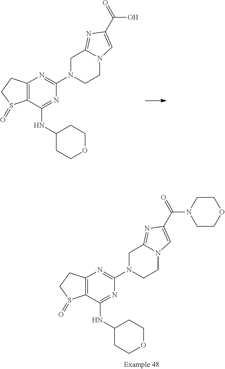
C12=C(C(NC3CCOCC3)=NC(N3CCN4C(=NC(C(=O)O)=C4)C3)=N1)S(=O)CC2.C12=C(C(NC3CCOCC3)=NC(N3CCN4C(=NC(C(=O)N5CCOCC5)=C4)C3)=N1)S(=O)CC2
